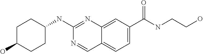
C1(O)CCC(NC2=NC3=CC(C(NCCO)=O)=CC=C3C=N2)CC1
